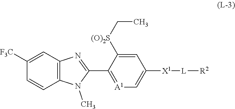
C1([F3C])=CC2=C(C=C1)N(C)C(C1=[A1]C=C([X1][L][R2])C=C1[(O)2S]CC)=N2
